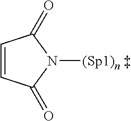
C1=CC(=O)N([(Sp1)n ])C1=O
